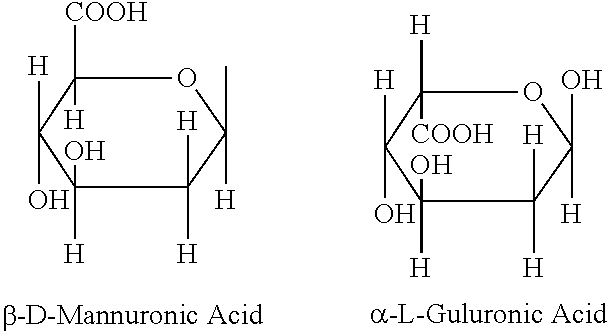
C1([COOH])([H])C(O)([H])C([H])(O)C([H])([H])C(C)([H])O1.C1([H])([COOH])C(O)([H])C([H])(O)C([H])([H])C(O)([H])O1
